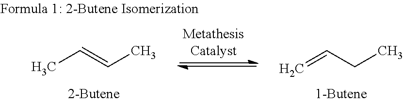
CC=CC.C=CCC
